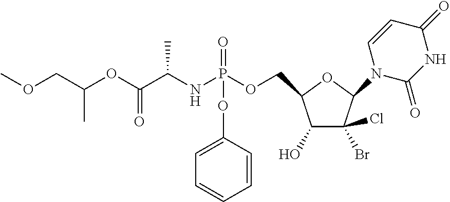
O(CC(OC(C(NP(OCC1C(O)C(Br)(Cl)C(N2C(=O)NC(=O)C=C2)O1)(=O)OC1=CC=CC=C1)C)=O)C)C
